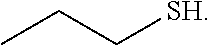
CCC[SH]
